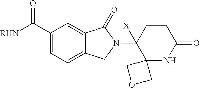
C1(C([RHN])=O)=CC=C2C(=C1)C(=O)N(C1([X])C3(NC(=O)CC1)COC3)C2
